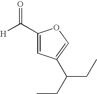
C1(C([H])=O)=CC(C(CC)CC)=CO1
